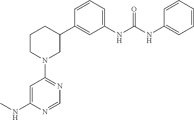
C1=C(NC)N=CN=C1N1CC(C2=CC(NC(NC3=CC=CC=C3)=O)=CC=C2)CCC1
